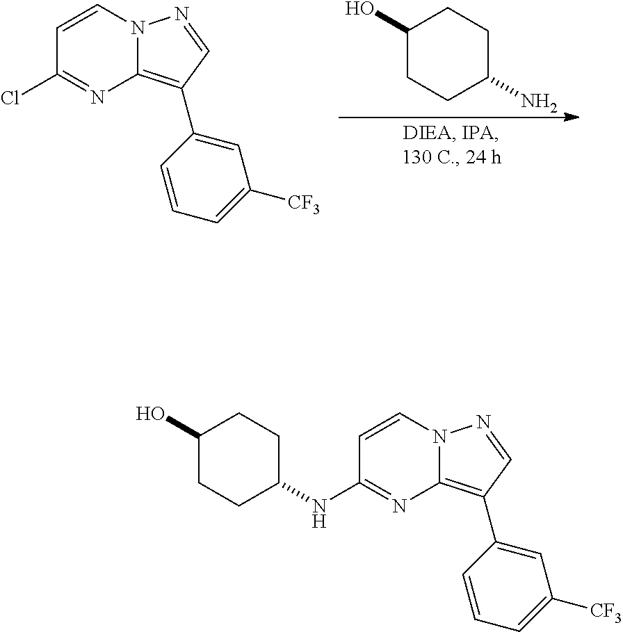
C1(O)CCC(N)CC1.C1=CN2C(=C(C3=CC([CF3])=CC=C3)C=N2)N=C1Cl.C1=CN2C(=C(C3=CC([CF3])=CC=C3)C=N2)N=C1NC1CCC(O)CC1
